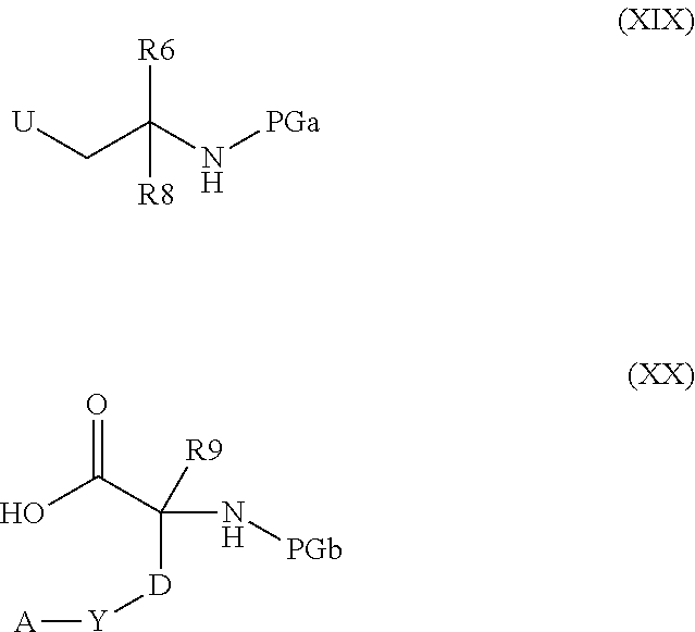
[U]CC(N[PGa])([R6])[R8].OC(=O)C(N[PGb])([R9])[D][Y][A]
